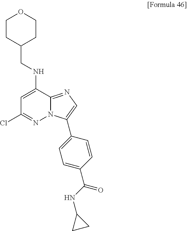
C1=C(NCC2CCOCC2)C2=NC=C(C3=CC=C(C(NC4CC4)=O)C=C3)N2N=C1Cl
